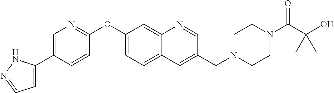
C1=C(C2=CN=C(OC3=CC=C4C(=C3)N=CC(CN3CCN(C(C(O)(C)C)=O)CC3)=C4)C=C2)NN=C1
